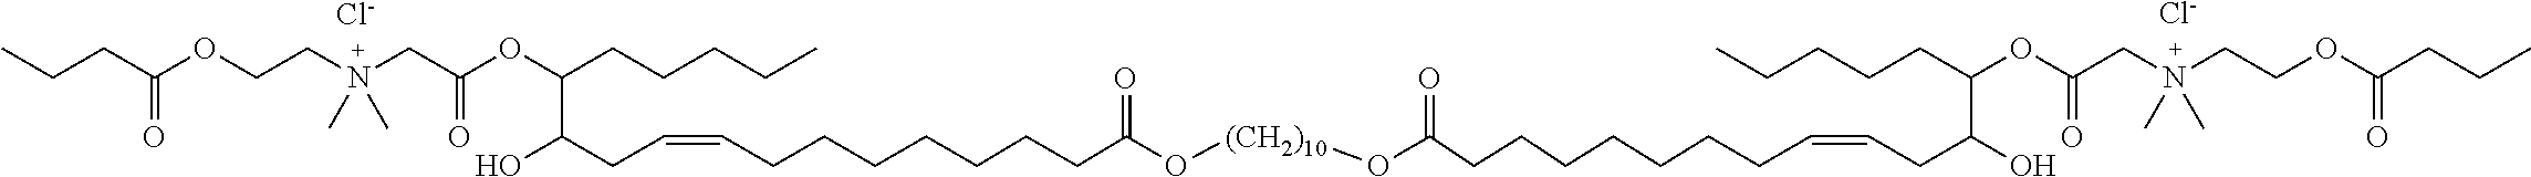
[Cl-].[Cl-].C(C(OCC[N+](CC(OC(CCCCC)C(CC=CCCCCCCCC(O[(CH2)10]OC(=O)CCCCCCCC=CCC(O)C(CCCCC)OC(C[N+](CCOC(CCC)=O)(C)C)=O)=O)O)=O)(C)C)=O)CC
